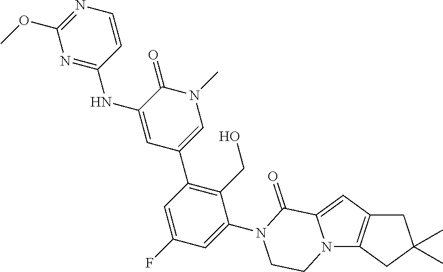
C12=C(N3C(=C1)C(=O)N(C1=CC(F)=CC(C4=CN(C)C(=O)C(NC5=NC(OC)=NC=C5)=C4)=C1CO)CC3)CC(C)(C)C2
